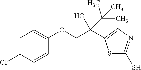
C(COC1=CC=C(Cl)C=C1)(O)(C(C)(C)C)C1=CN=C(S)S1
